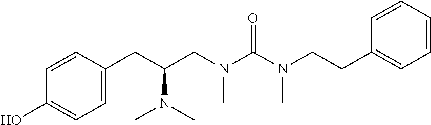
C1(CC(CN(C(N(CCC2=CC=CC=C2)C)=O)C)N(C)C)=CC=C(O)C=C1
